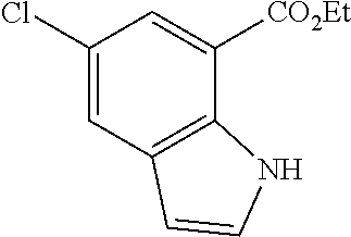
C1(Cl)=CC2=C(C([CO2Et])=C1)NC=C2
